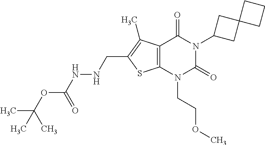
C12=C(N(CCOC)C(=O)N(C3CC4(C3)CCC4)C1=O)SC(CNNC(OC(C)(C)C)=O)=C2C
